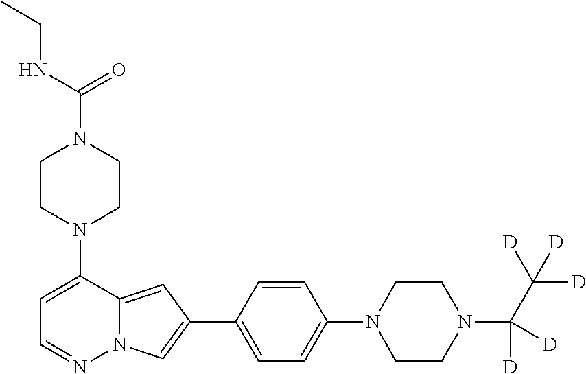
N1(C2=CC=NN3C2=CC(C2=CC=C(N4CCN(C(C([D])([D])[D])([D])[D])CC4)C=C2)=C3)CCN(C(NCC)=O)CC1
